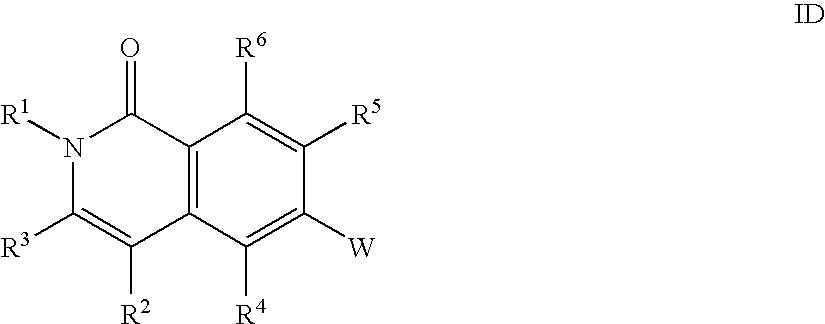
N1([R1])C([R3])=C([R2])C2=C(C1=O)C([R6])=C([R5])C([W])=C2[R4]
